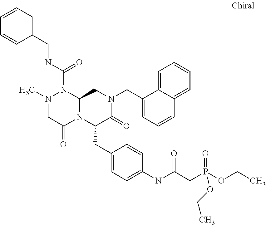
N1(C)CC(=O)N2C(N1C(NCC1=CC=CC=C1)=O)CN(CC1=CC=CC3=CC=CC=C31)C(=O)C2CC1=CC=C(NC(=O)CP(=O)(OCC)OCC)C=C1
